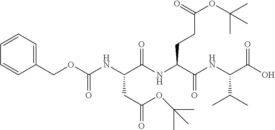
C(C(C(NC(C(O)=O)C(C)C)=O)NC(C(NC(OCC1=CC=CC=C1)=O)CC(=O)OC(C)(C)C)=O)CC(OC(C)(C)C)=O
